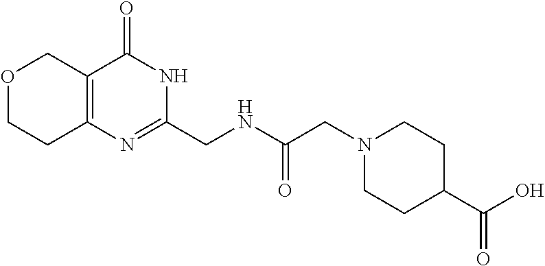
O1CCC2=C(C1)C(=O)NC(CNC(CN1CCC(C(O)=O)CC1)=O)=N2
